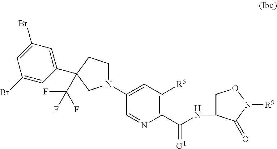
C(NC1CON([R9])C1=O)(C1=C([R5])C=C(N2CCC(C3=CC(Br)=CC(Br)=C3)(C(F)(F)F)C2)C=N1)=[G1]
